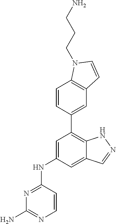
C1=C(NC2=NC(N)=NC=C2)C=C2C(=C1C1=CC3=C(C=C1)N(CCCN)C=C3)NN=C2
